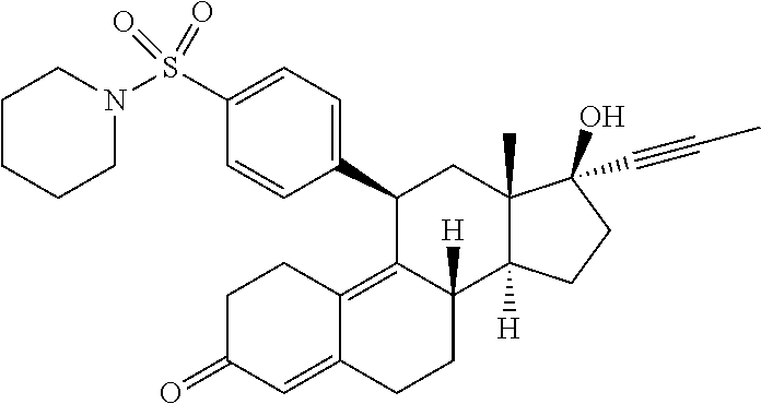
N1(S(C2=CC=C(C3C4=C5C(=CC(=O)CC5)CCC4([H])C4([H])C(C)(C3)C(O)(C#CC)CC4)C=C2)(=O)=O)CCCCC1
